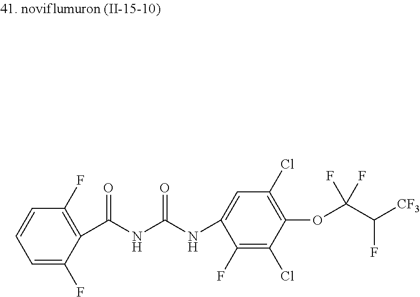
C1=CC=C(F)C(C(NC(NC2=CC(Cl)=C(OC(C([CF3])F)(F)F)C(Cl)=C2F)=O)=O)=C1F
